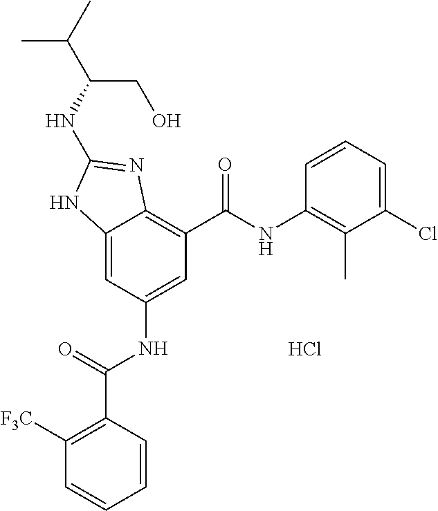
Cl.C12=CC(NC(C3=C([F3C])C=CC=C3)=O)=CC(C(NC3=C(C)C(Cl)=CC=C3)=O)=C1N=C(NC(C(C)C)CO)N2
